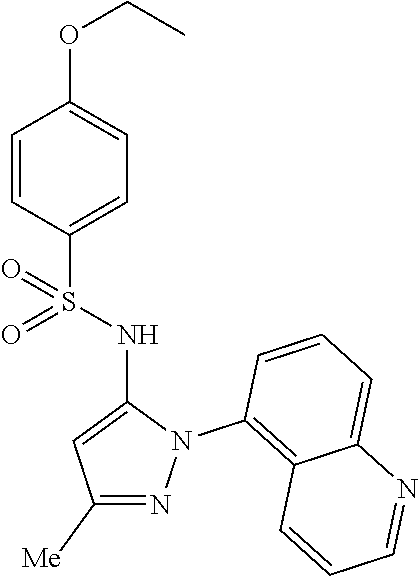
C1=CC(S(NC2=CC([Me])=NN2C2=C3C(=CC=C2)N=CC=C3)(=O)=O)=CC=C1OCC
